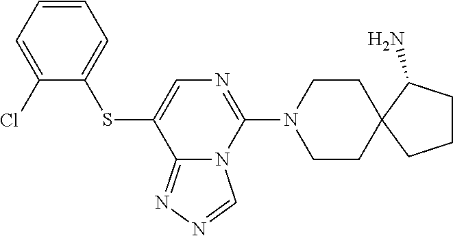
C1CN(C2=NC=C(SC3=CC=CC=C3Cl)C3=NN=CN23)CCC12C(N)CCC2
